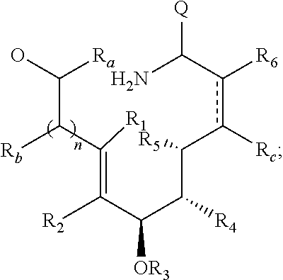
C(C(C([R1])=C(C(C(C(c(c(C(N)[Q])[R6])[Rc])[R5])[R4])[OR3])[R2])[Rb])([Ra])O
